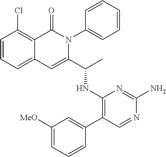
C1(Cl)=C2C(=CC=C1)C=C(C(C)NC1=C(C3=CC([MeO])=CC=C3)C=NC(N)=N1)N(C1=CC=CC=C1)C2=O
